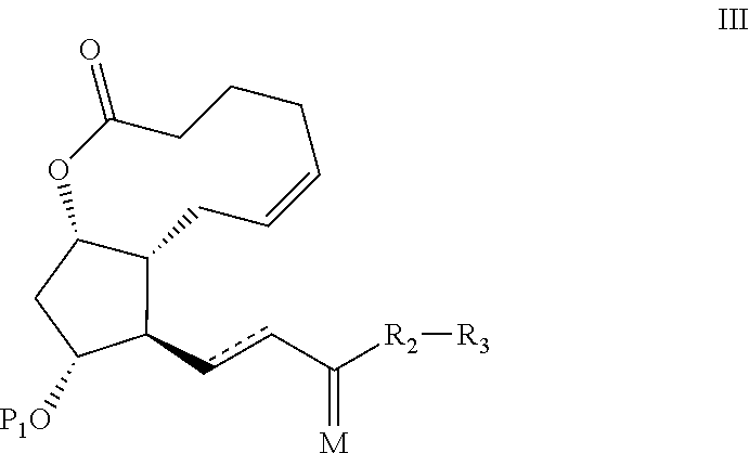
C1(ccC([R2][R3])=[M])C([P1O])CC2OC(=O)CCCC=CCC12
